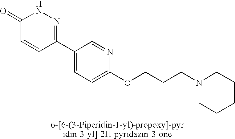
C1(=O)C=CC(C2=CC=C(OCCCN3CCCCC3)N=C2)=NN1
